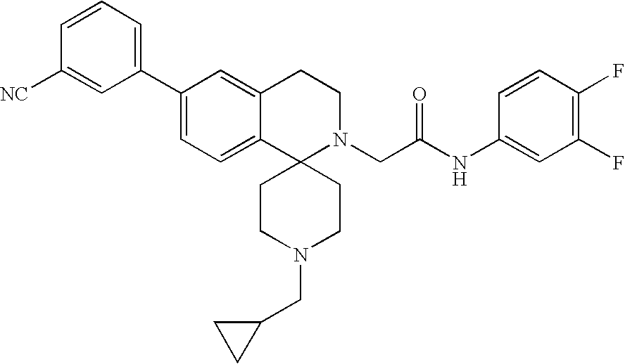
C1(C2=CC=C3C(=C2)CCN(CC(NC2=CC(F)=C(F)C=C2)=O)C32CCN(CC3CC3)CC2)=CC=CC([NC])=C1
